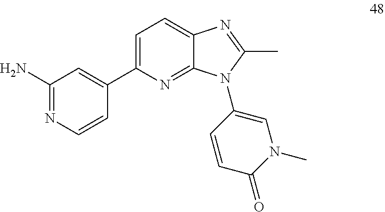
C1=C(C2=CC(N)=NC=C2)N=C2C(=C1)N=C(C)N2C1=CN(C)C(=O)C=C1
